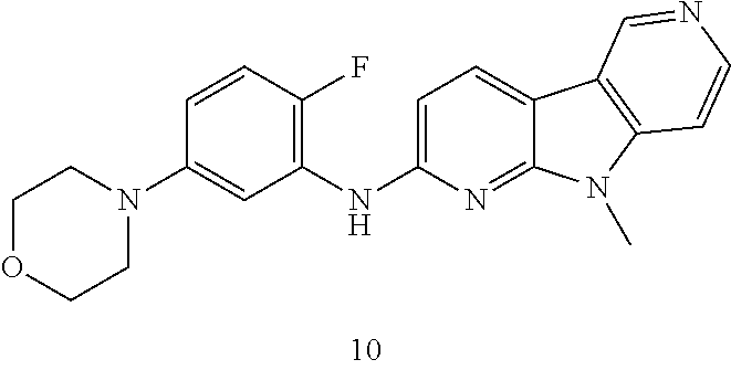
C1=C(NC2=C(F)C=CC(N3CCOCC3)=C2)N=C2C(=C1)C1=C(N2C)C=CN=C1
